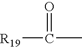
[R19]C(C)=O
